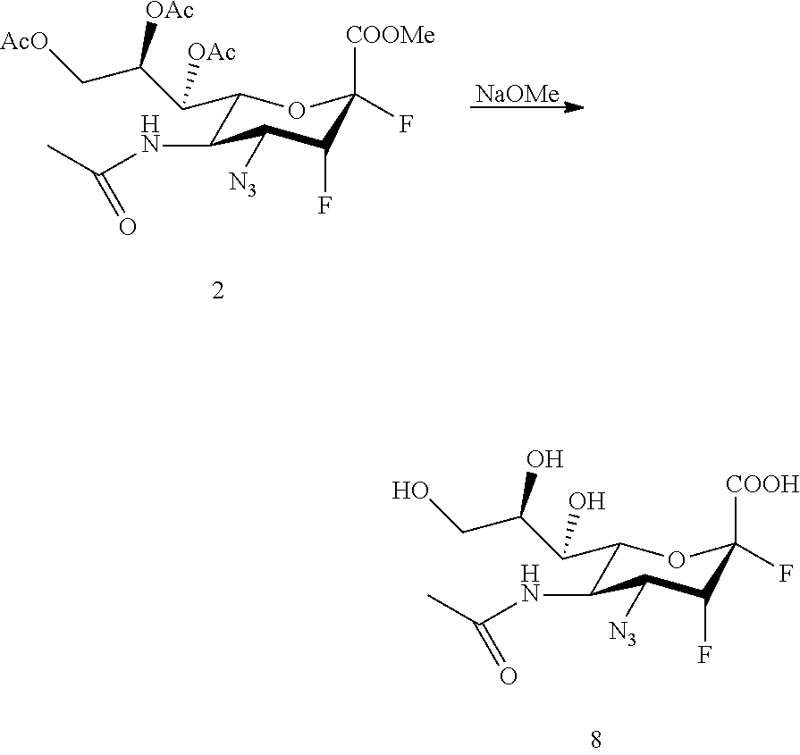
[NaOMe].C1(C(C(C[AcO])[OAc])[OAc])C(NC(C)=O)C([N3])C(F)C([COOMe])(F)O1.C1(C(C(CO)O)O)C(NC(C)=O)C([N3])C(F)C([COOH])(F)O1
